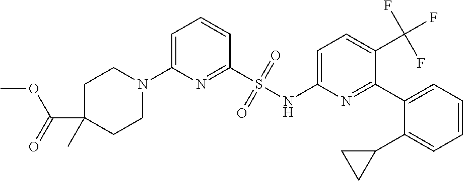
C1=C(N2CCC(C(=O)OC)(C)CC2)N=C(S(NC2=CC=C(C(F)(F)F)C(C3=CC=CC=C3C3CC3)=N2)(=O)=O)C=C1
